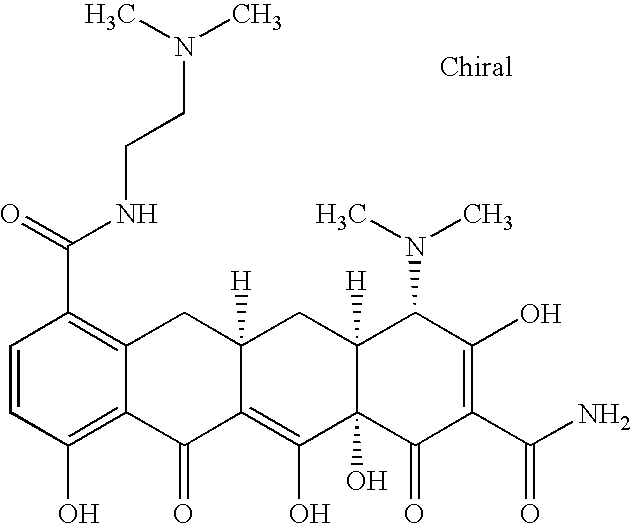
C1=CC(O)=C2C(=C1C(=O)NCCN(C)C)CC1([H])C(=C(O)C3(O)C([H])(C1)C(N(C)C)C(O)=C(C(N)=O)C3=O)C2=O
